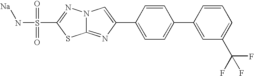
C12=NC(C3=CC=C(C4=CC(C(F)(F)F)=CC=C4)C=C3)=CN1N=C(S(=O)(=O)N[Na])S2
